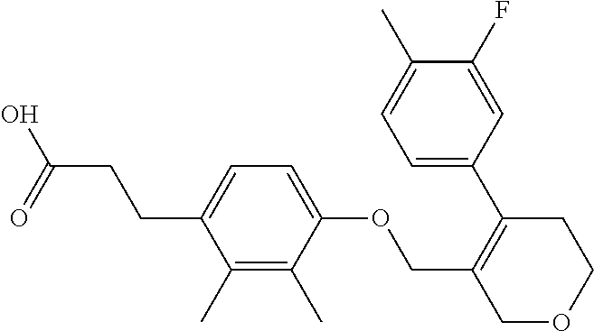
C(C1=C(C2=CC=C(C)C(F)=C2)CCOC1)OC1=CC=C(CCC(=O)O)C(C)=C1C
